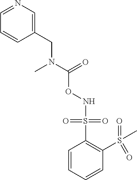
C1=CC=CC(S(=O)(=O)C)=C1S(=O)(=O)NOC(=O)N(C)CC1=CN=CC=C1
